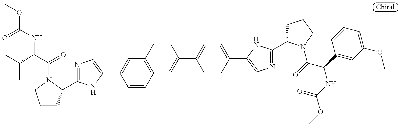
COC(=O)NC(C(C)C)C(=O)N1C(C2=NC=C(C3=CC4=C(C=C3)C=C(C3=CC=C(C5=CN=C(C6CCCN6C(C(NC(=O)OC)C6=CC(OC)=CC=C6)=O)N5)C=C3)C=C4)N2)CCC1
